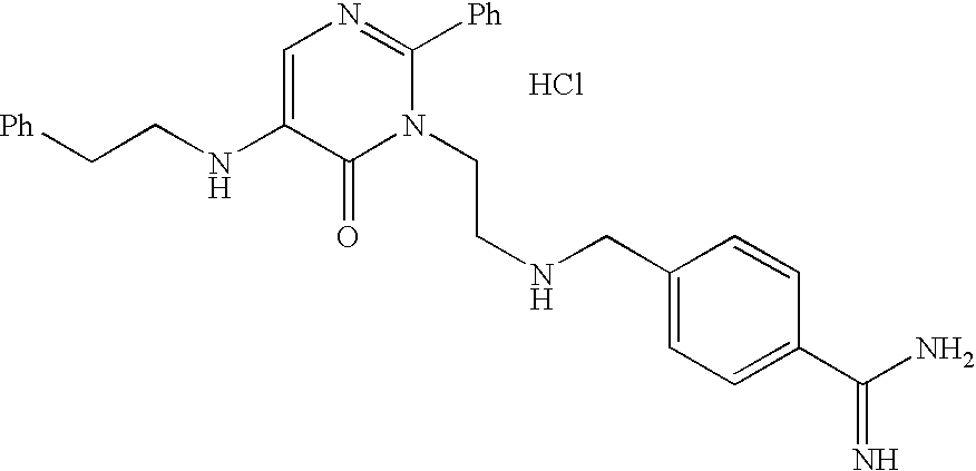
C1=C(NCC[Ph])C(=O)N(CCNCC2=CC=C(C(N)=N)C=C2)C([Ph])=N1.Cl
